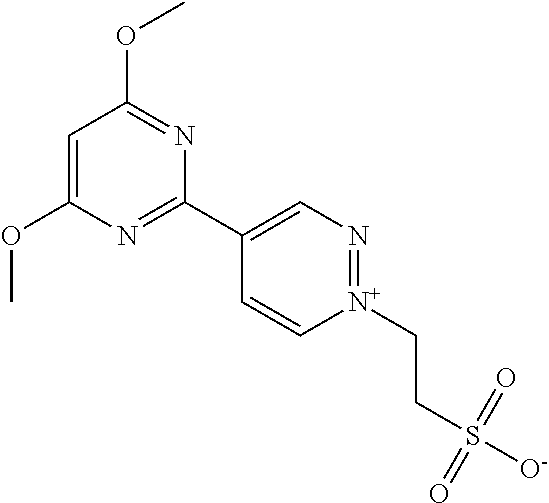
C1=C(OC)N=C(C2=CN=[N+](CCS([O-])(=O)=O)C=C2)N=C1OC
